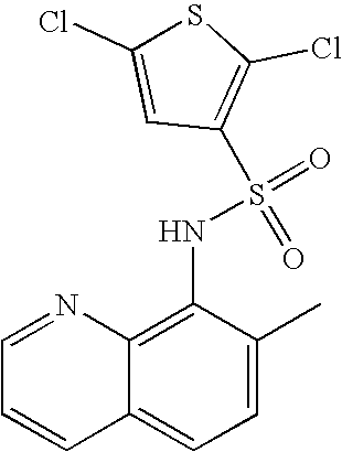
C1=NC2=C(NS(=O)(=O)C3=C(Cl)SC(Cl)=C3)C(C)=CC=C2C=C1
